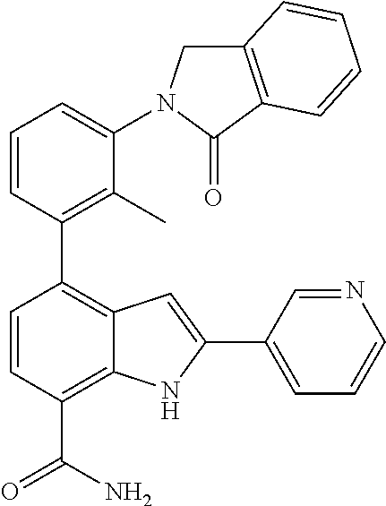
C1=CC(C2=C3C(=C(C(N)=O)C=C2)NC(C2=CC=CN=C2)=C3)=C(C)C(N2CC3=C(C2=O)C=CC=C3)=C1
